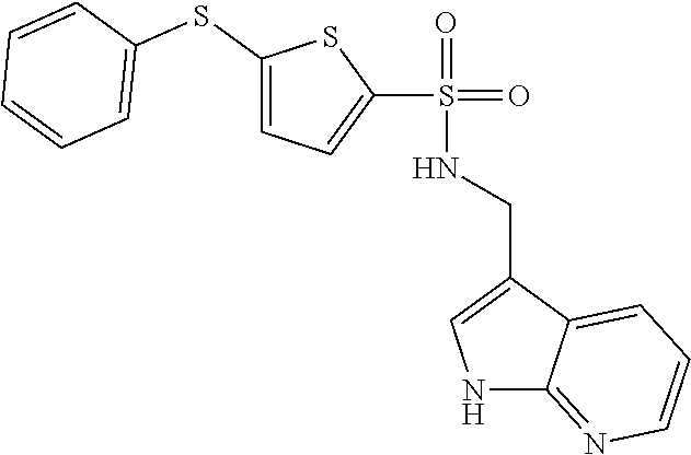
C1(SC2=CC=CC=C2)=CC=C(S(NCC2=CNC3=NC=CC=C23)(=O)=O)S1
